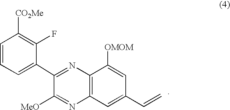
C1(C2=CC=CC([CO2Me])=C2F)=NC2=C(N=C1[MeO])C=C(C=C)C=C2[OMOM]
